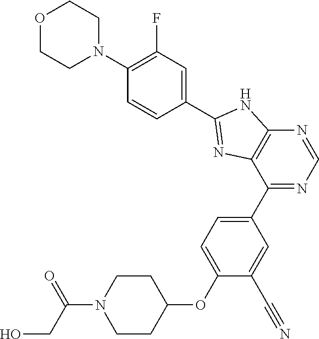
C1(C2=CC=C(OC3CCN(C(CO)=O)CC3)C(C#N)=C2)=NC=NC2=C1N=C(C1=CC(F)=C(N3CCOCC3)C=C1)N2
